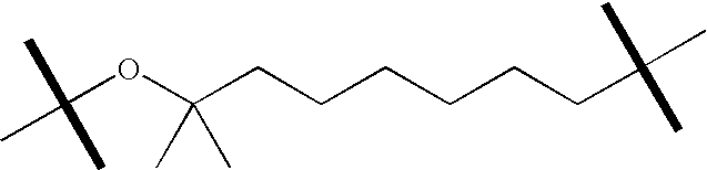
C(OC(CCCCCCC(C)(C)C)(C)C)(C)(C)C
